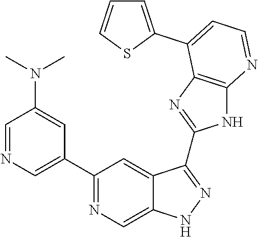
C1=NC=C(C2=NC=C3C(=C2)C(C2=NC4=C(N2)N=CC=C4C2=CC=CS2)=NN3)C=C1N(C)C
